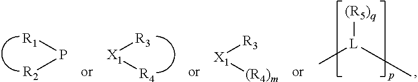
[(R5)q][L](C)C.P([R1])[R2].[X1]([R3])[R4].[X1]([R3])[(R4)m]
